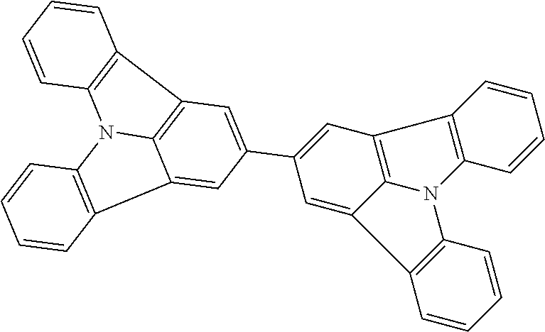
C12=CC(C3=CC4=C5C(=C3)C3=C(N5C5=C4C=CC=C5)C=CC=C3)=CC3=C1N(C1=C2C=CC=C1)C1=C3C=CC=C1
